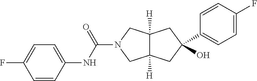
C1(C2(O)CC3([H])C([H])(CN(C(NC4=CC=C(F)C=C4)=O)C3)C2)=CC=C(F)C=C1
